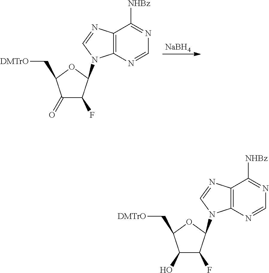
C12=C(N=CN=C1[NHBz])N(C1C(F)C(=O)C(C[DMTrO])O1)C=N2.[NaBH4].C12=C(N=CN=C1[NHBz])N(C1C(F)C(O)C(C[DMTrO])O1)C=N2
